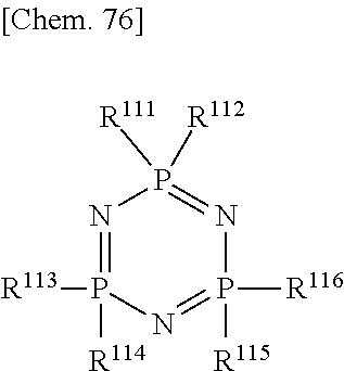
P1([R112])([R111])=NP([R116])([R115])=NP([R113])([R114])=N1
